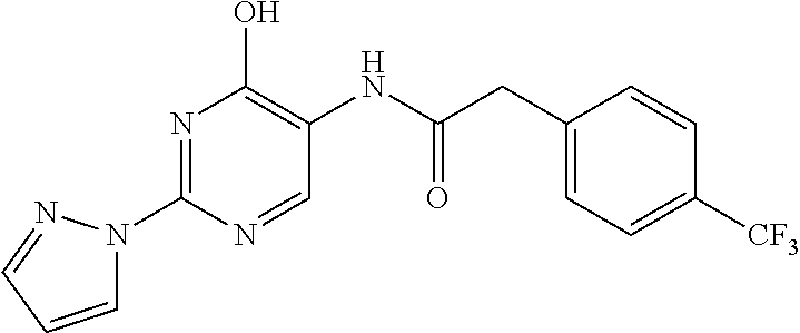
N1=C(N2C=CC=N2)N=CC(NC(CC2=CC=C([CF3])C=C2)=O)=C1O
